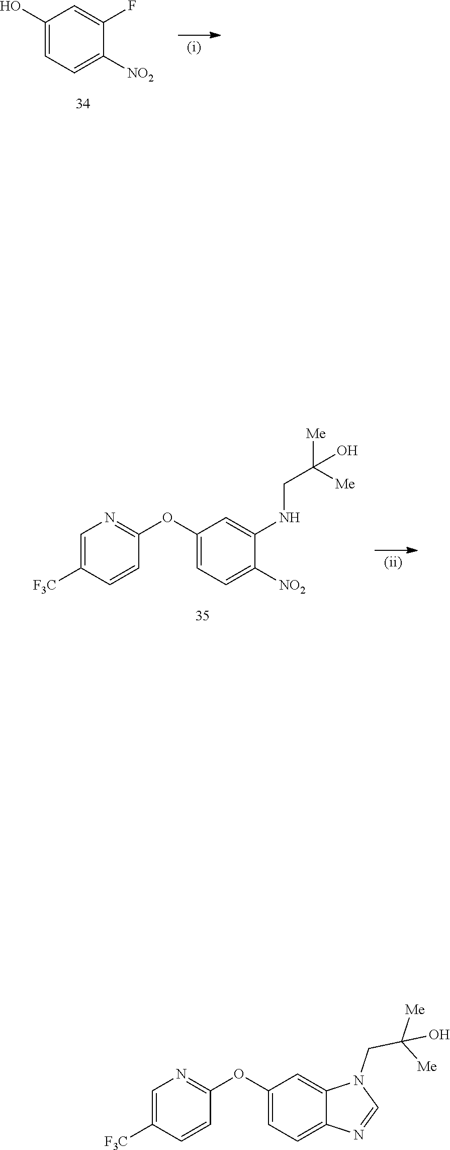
C1(O)=CC=C([NO2])C(F)=C1.C1=C([F3C])C=CC(OC2=CC=C([NO2])C(NCC([Me])([Me])O)=C2)=N1.C1=C([F3C])C=CC(OC2=CC=C3C(=C2)N(CC([Me])([Me])O)C=N3)=N1
